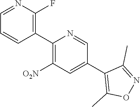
C1=NC(F)=C(C2=C([O2N])C=C(C3=C(C)ON=C3C)C=N2)C=C1
